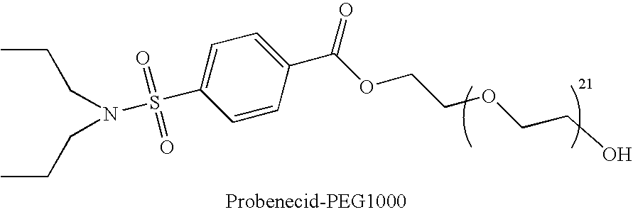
O(CCOCCO)C(C1=CC=C(S(=O)(=O)N(CCC)CCC)C=C1)=O
